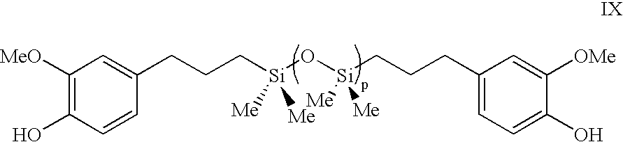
C(C[Si](O[Si](CCCC1=CC=C(O)C([OMe])=C1)([Me])[Me])([Me])[Me])CC1=CC([MeO])=C(O)C=C1
